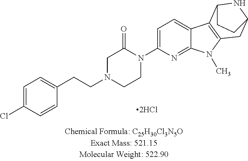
C1=C(Cl)C=CC(CCN2CCN(C3=CC=C4C(=N3)N(C)C3=C4C4NC(C3)CC4)C(=O)C2)=C1.[2HCl]
